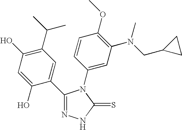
C1(C2=CC(C(C)C)=C(O)C=C2O)=NNC(=S)N1C1=CC(N(CC2CC2)C)=C(OC)C=C1
